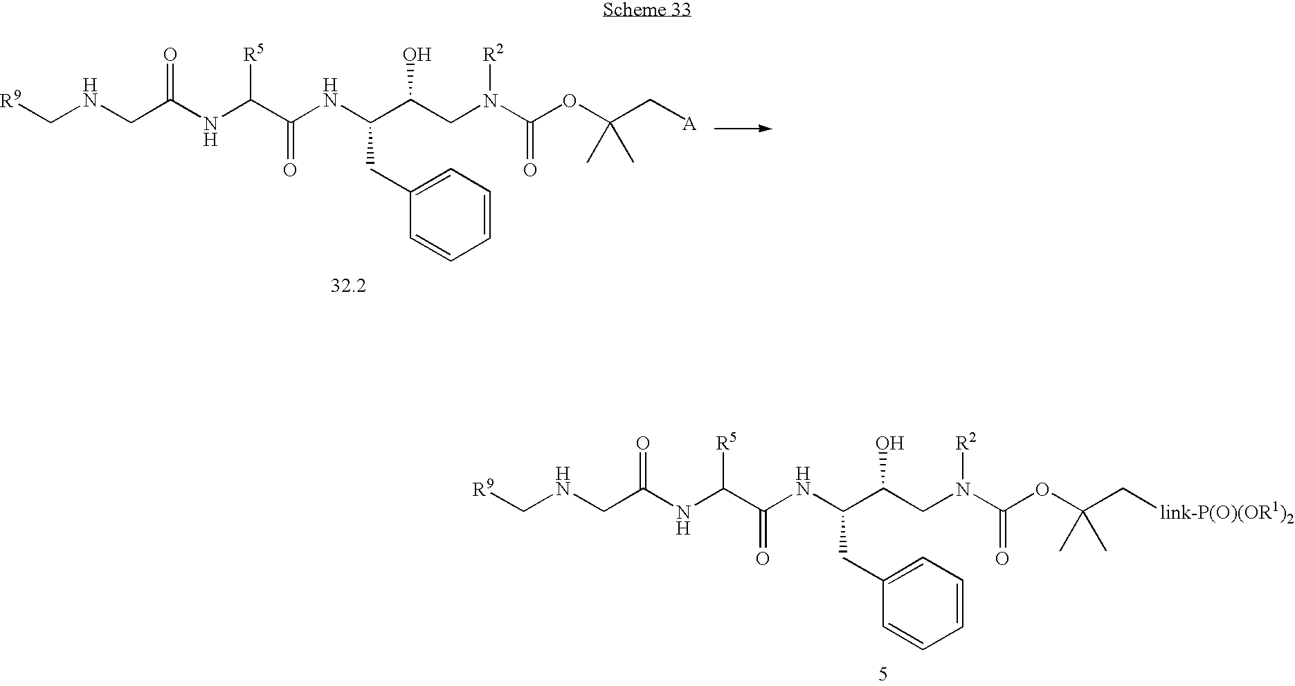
C(NC(C(CN(C(OC(C[A])(C)C)=O)[R2])O)CC1=CC=CC=C1)(C(NC(CNC[R9])=O)[R5])=O.C(NC(C(CN(C(OC(C[link-P(O)(OR1)2])(C)C)=O)[R2])O)CC1=CC=CC=C1)(C(NC(CNC[R9])=O)[R5])=O
